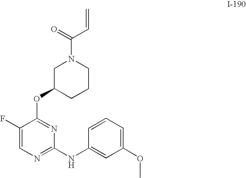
C1CN(C(=O)C=C)CC(OC2=NC(NC3=CC(OC)=CC=C3)=NC=C2F)C1
